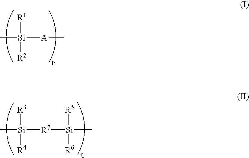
[Si]([R1])([R2])([A]C)C.[Si]([R3])([R4])([R7][Si]([R5])([R6])C)C
